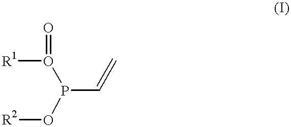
P(C=C)(O([R1])=O)O[R2]
